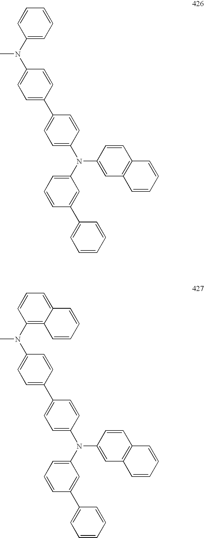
C1(C2=CC=C(N(C3=CC=CC(C4=CC=CC=C4)=C3)C3=CC4=C(C=C3)C=CC=C4)C=C2)=CC=C(N(C2=CC=CC=C2)C)C=C1.C1(C2=CC=C(N(C3=CC=CC(C4=CC=CC=C4)=C3)C3=CC4=C(C=C3)C=CC=C4)C=C2)=CC=C(N(C2=C3C(=CC=C2)C=CC=C3)C)C=C1
